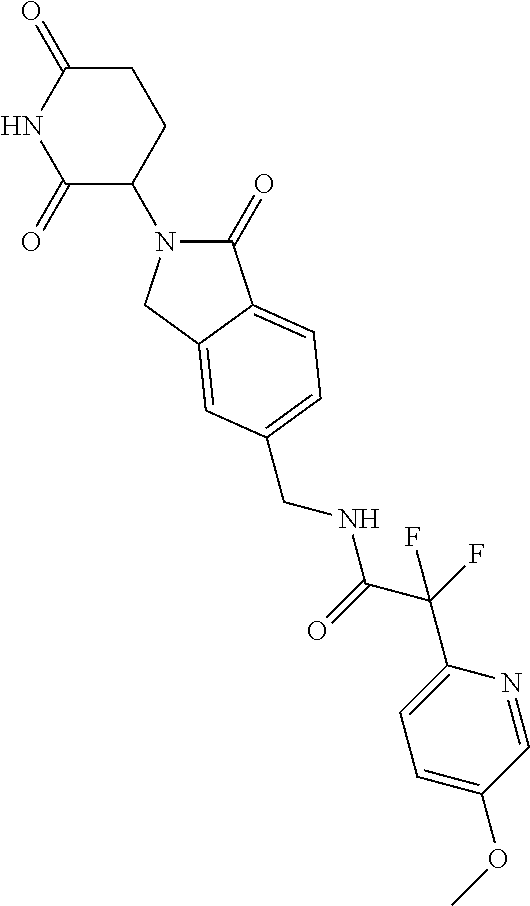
C1(=O)N(C2CCC(=O)NC2=O)CC2=CC(CNC(C(F)(C3=CC=C(OC)C=N3)F)=O)=CC=C12
